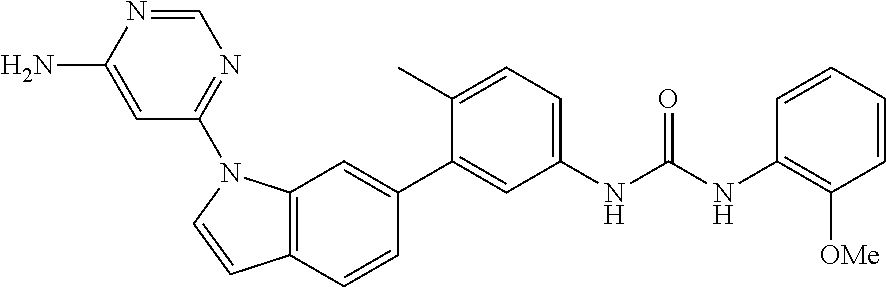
C12=C(C=CC(C3=CC(NC(NC4=C([OMe])C=CC=C4)=O)=CC=C3C)=C1)C=CN2C1=NC=NC(N)=C1
